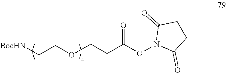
[BocHN]CCOCCC(ON1C(=O)CCC1=O)=O
